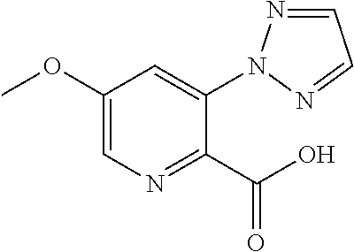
C1(OC)=CN=C(C(O)=O)C(N2N=CC=N2)=C1
